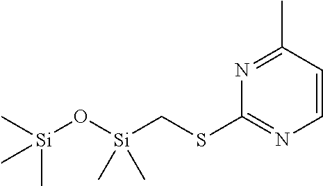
N1=C(C)C=CN=C1SC[Si](O[Si](C)(C)C)(C)C
